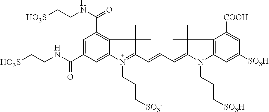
C1=C(C(NCC[HO3S])=O)C=C2C(=C1C(NCC[HO3S])=O)C(C)(C)C(C=CC=C1C(C)(C)C3=C(C=C([SO3H])C=C3[COOH])N1CCC[SO3H])=N2CCC[SO3-]
